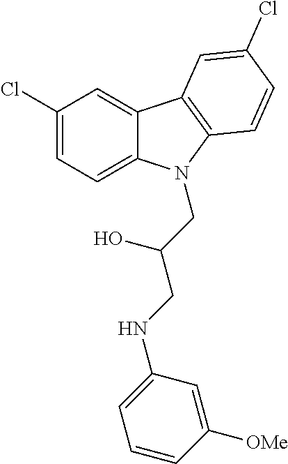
C1(Cl)=CC=C2C(=C1)C1=C(N2CC(CNC2=CC=CC([OMe])=C2)O)C=CC(Cl)=C1
